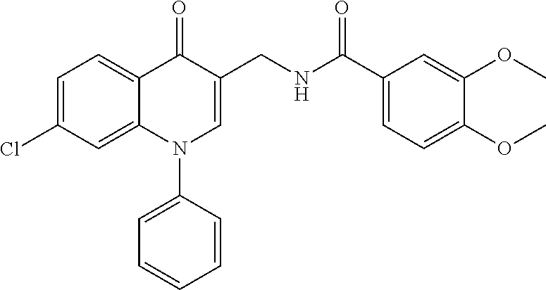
C1=C(Cl)C=C2C(=C1)C(=O)C(CNC(=O)C1=CC=C(OC)C(OC)=C1)=CN2C1=CC=CC=C1
